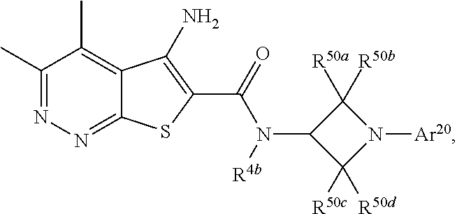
C1(C)=NN=C2C(=C1C)C(N)=C(C(=O)N([R4b])C1C([R50c])([R50d])N([Ar20])C1([R50a])[R50b])S2
